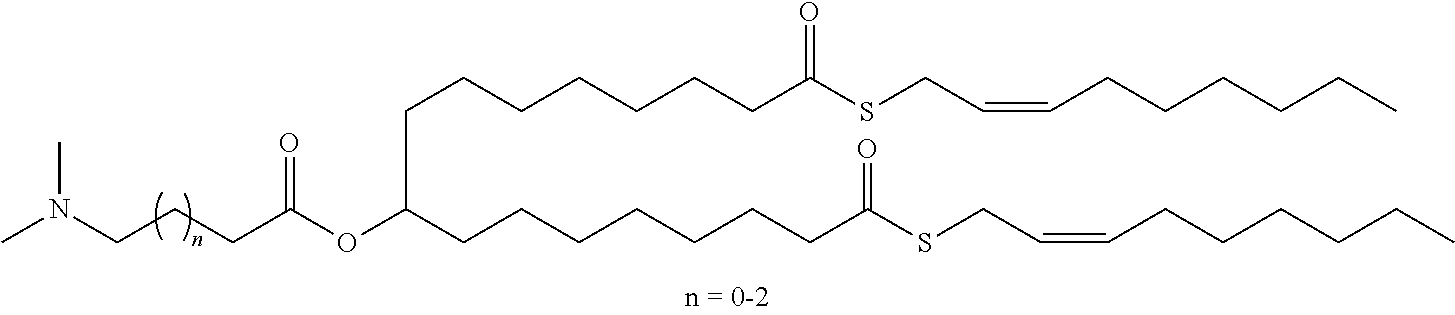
N(CCCC(OC(CCCCCCCC(SCC=CCCCCCC)=O)CCCCCCCC(SCC=CCCCCCC)=O)=O)(C)C
